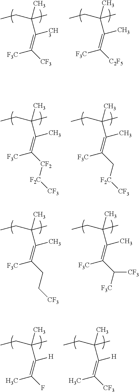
CCC(C)(C)C(=C([C2F5])[F3C])C.CCC(C)(C)C(=C([CF3])[F3C])C.CCC(C)(C)C(=C([CF2][F2C][CF3])[F3C])C.CCC(C)(C)C(=C(C[F2C][CF3])[F3C])C.CCC(C)(C)C(=C(CC[CF3])[F3C])C.CCC(C)(C)C(=C(C([F3C])[CF3])[F3C])C.CCC(C)(C)C(=C(F)C)[H].CCC(C)(C)C(=C([CF3])C)[H]
